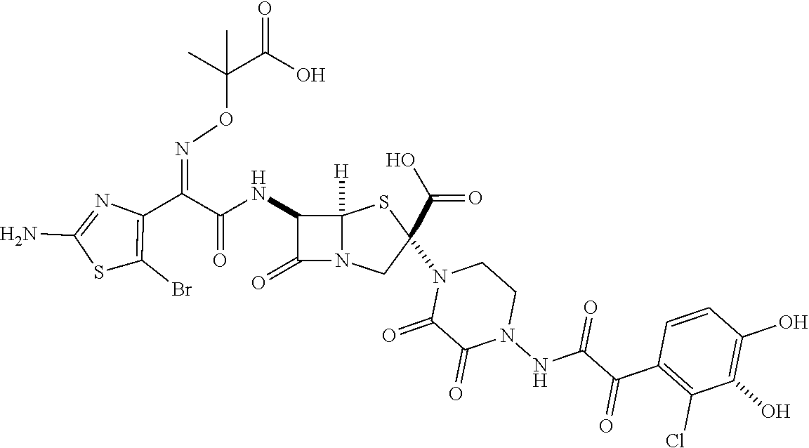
C(=O)(NC1C(=O)N2C1([H])SC(C(O)=O)(N1C(=O)C(=O)N(NC(C(C3=C(Cl)C(O)=C(O)C=C3)=O)=O)CC1)C2)C(C1=C(Br)SC(N)=N1)=NOC(C(O)=O)(C)C
